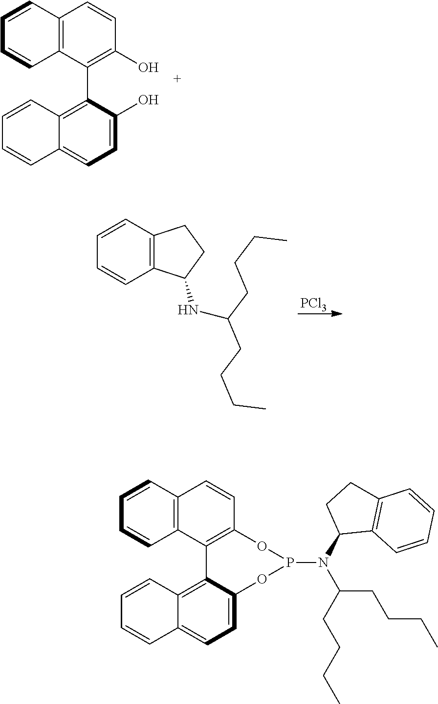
C12=C(C(C3=C4C(=CC=C3O)C=CC=C4)=C(O)C=C1)C=CC=C2.N(C(CCCC)CCCC)C1C2=C(C=CC=C2)CC1.[PCl3].C12=C(C3=C(C=C1)OP(N(C(CCCC)CCCC)C1C4=C(CC1)C=CC=C4)OC1=CC=C4C(=C31)C=CC=C4)C=CC=C2
